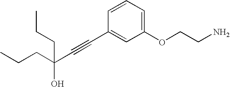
C(C#CC1=CC(OCCN)=CC=C1)(CCC)(O)CCC
